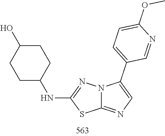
C1(NC2CCC(O)CC2)=NN2C(=NC=C2C2=CC=C(OC)N=C2)S1
